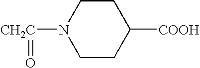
[CH2C](=O)N1CCC([COOH])CC1
